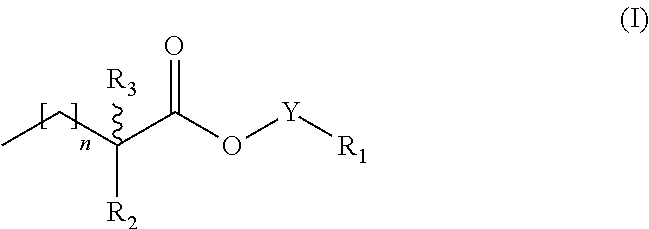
CCC(C(O[Y][R1])=O)([R3])[R2]
